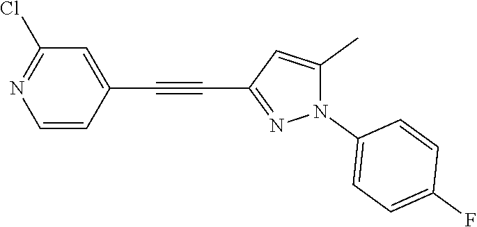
C1=CC(C#CC2=NN(C3=CC=C(F)C=C3)C(C)=C2)=CC(Cl)=N1
